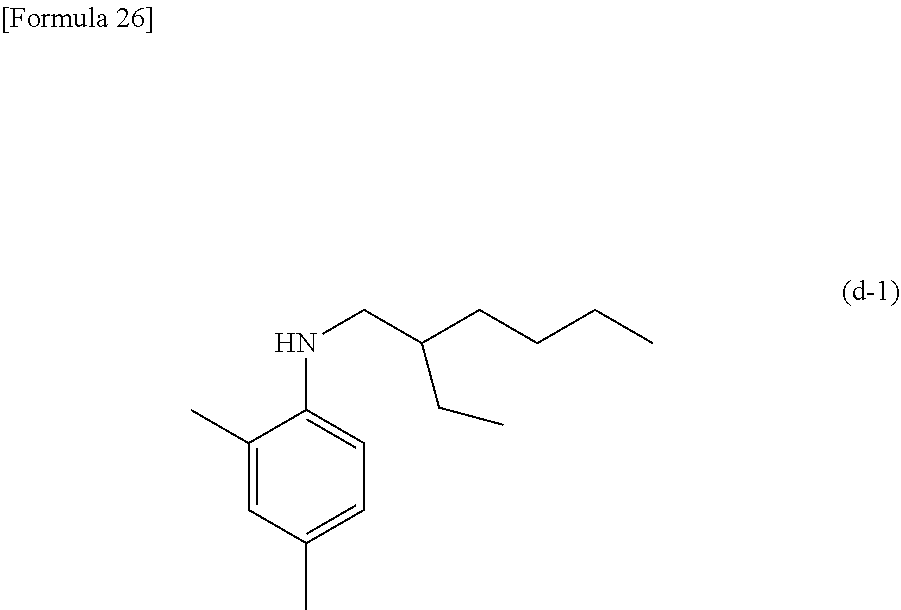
C1(C)=CC(C)=CC=C1NCC(CCCC)CC
